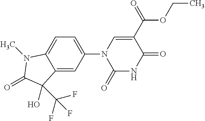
C12=CC(N3C(=O)NC(=O)C(C(=O)OCC)=C3)=CC=C1N(C)C(=O)C2(O)C(F)(F)F
